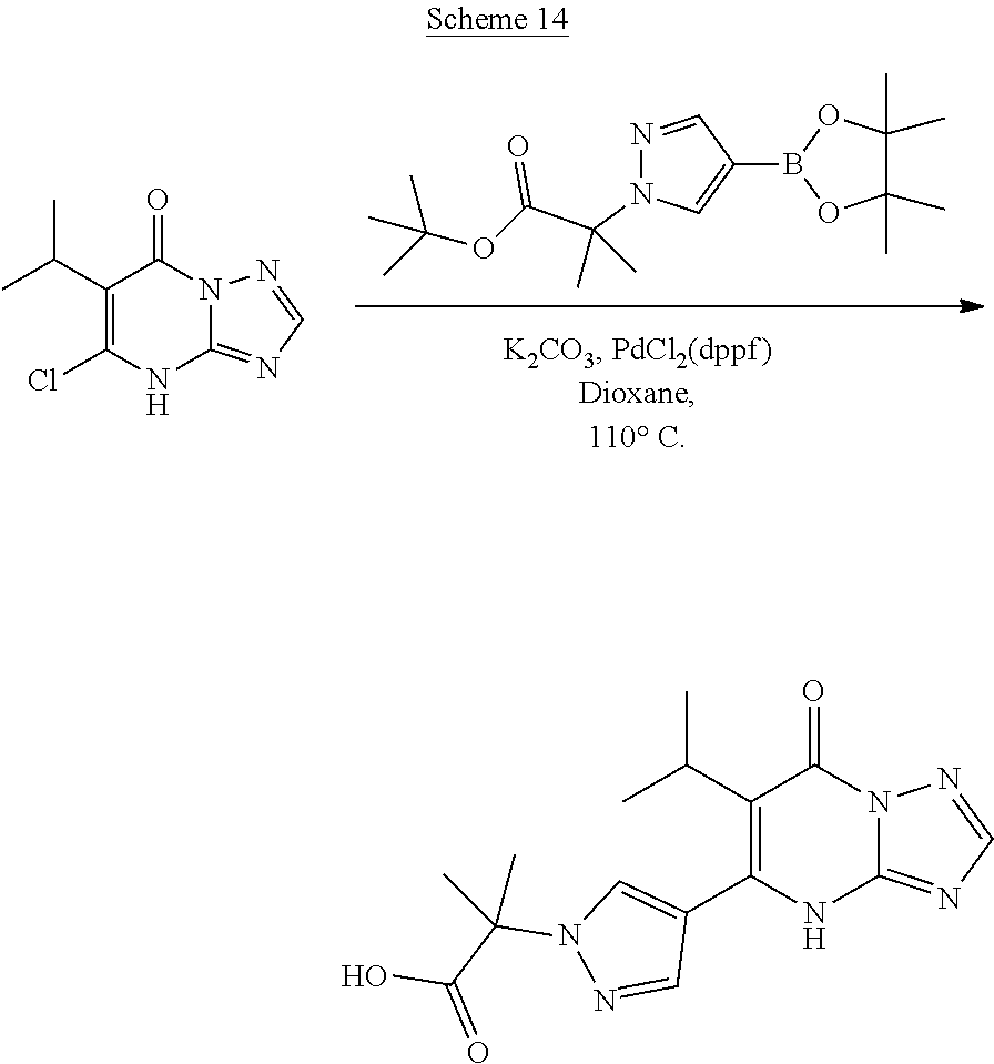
C1(C(C)C)=C(Cl)NC2=NC=NN2C1=O.B1(C2=CN(C(C(OC(C)(C)C)=O)(C)C)N=C2)OC(C)(C)C(C)(C)O1.C1(C(C)C)=C(C2=CN(C(C(O)=O)(C)C)N=C2)NC2=NC=NN2C1=O
